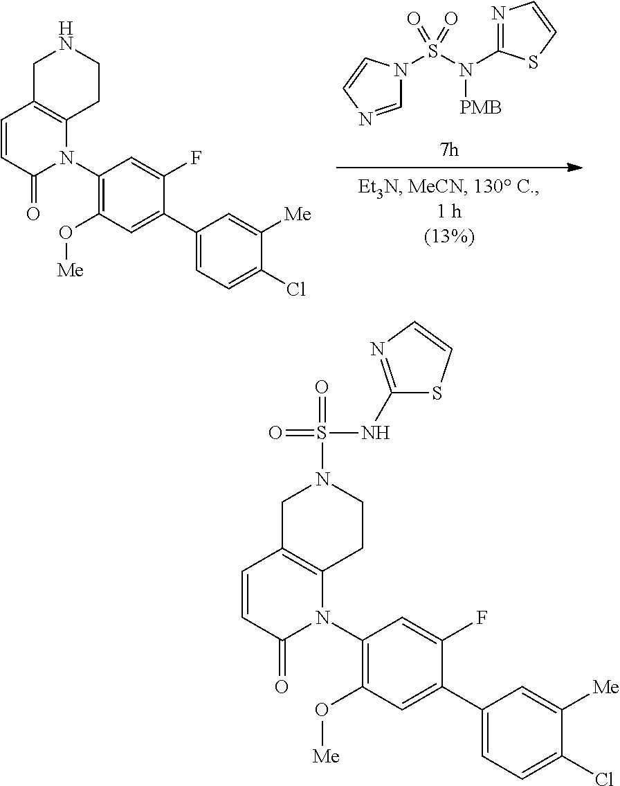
C1C2=C(CCN1)N(C1=C(O[Me])C=C(C3=CC=C(Cl)C([Me])=C3)C(F)=C1)C(=O)C=C2.C1=NC=CN1S(N([PMB])C1=NC=CS1)(=O)=O.C1C2=C(CCN1S(=O)(NC1=NC=CS1)=O)N(C1=C(O[Me])C=C(C3=CC=C(Cl)C([Me])=C3)C(F)=C1)C(=O)C=C2
